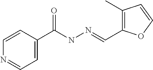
C1=CC(C(NN=CC2=C(C)C=CO2)=O)=CC=N1
